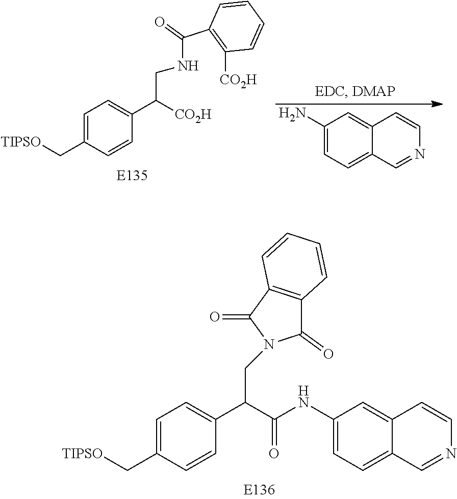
C1(N)=CC=C2C(=C1)C=CN=C2.C1=C(C[TIPSO])C=CC(C([CO2H])CNC(C2=C([CO2H])C=CC=C2)=O)=C1.C1(NC(C(C2=CC=C(C[TIPSO])C=C2)CN2C(=O)C3=C(C2=O)C=CC=C3)=O)=CC=C2C(=C1)C=CN=C2
